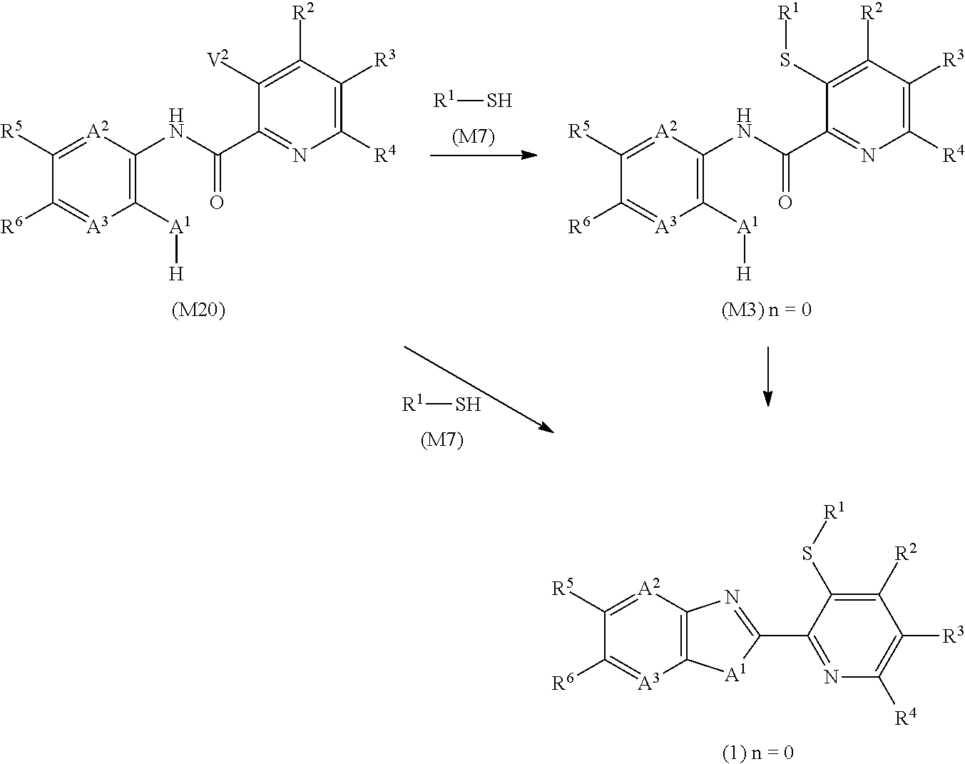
[R1]S.[(M7)].C1([A1][H])=C(NC(C2=NC([R4])=C([R3])C([R2])=C2S[R1])=O)[A2]=C([R5])C([R6])=[A3]1.[(M3) n = 0].C1([A1][H])=C(NC(C2=NC([R4])=C([R3])C([R2])=C2[V2])=O)[A2]=C([R5])C([R6])=[A3]1.[(M20)].[R1]S.[(M7)].C12=C([A2]=C([R5])C([R6])=[A3]1)N=C(C1=NC([R4])=C([R3])C([R2])=C1S[R1])[A1]2.[(1) n = 0]
